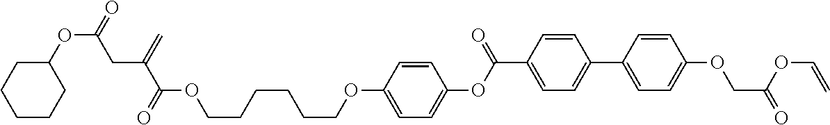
C1=C(OCCCCCCOC(=O)C(CC(OC2CCCCC2)=O)=C)C=CC(OC(C2=CC=C(C3=CC=C(OCC(OC=C)=O)C=C3)C=C2)=O)=C1
